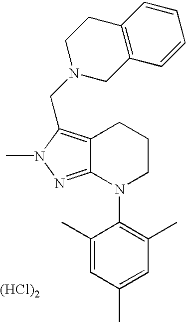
C12=C(CN3CC4=C(CC3)C=CC=C4)N(C)N=C1N(C1=C(C)C=C(C)C=C1C)CCC2.[(HCl)2]
